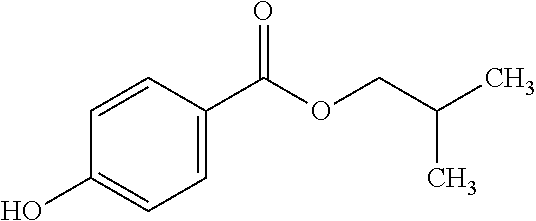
C1=CC(O)=CC=C1C(OCC(C)C)=O
